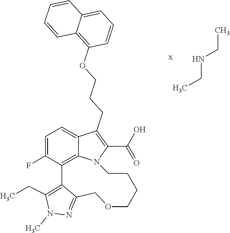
C1=C(F)C2=C3C(=C1)C(CCCOC1=C4C(=CC=C1)C=CC=C4)=C(C(O)=O)N3CCCCOCC1=NN(C)C(CC)=C21.CCNCC
